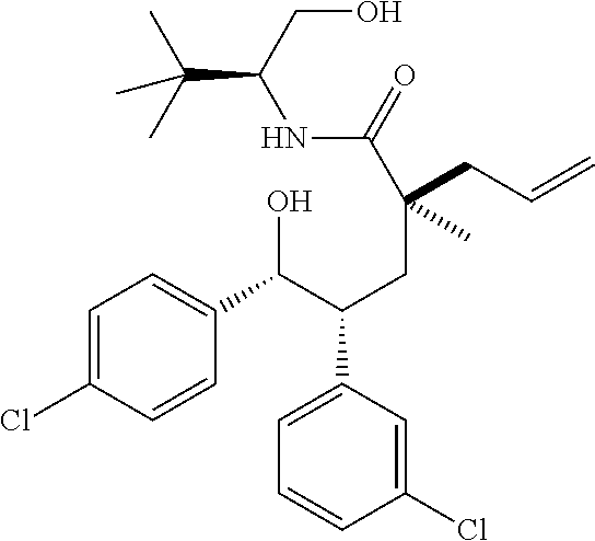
OC(C(CC(CC=C)(C)C(NC(C(C)(C)C)CO)=O)C1=CC=CC(Cl)=C1)C1=CC=C(Cl)C=C1
